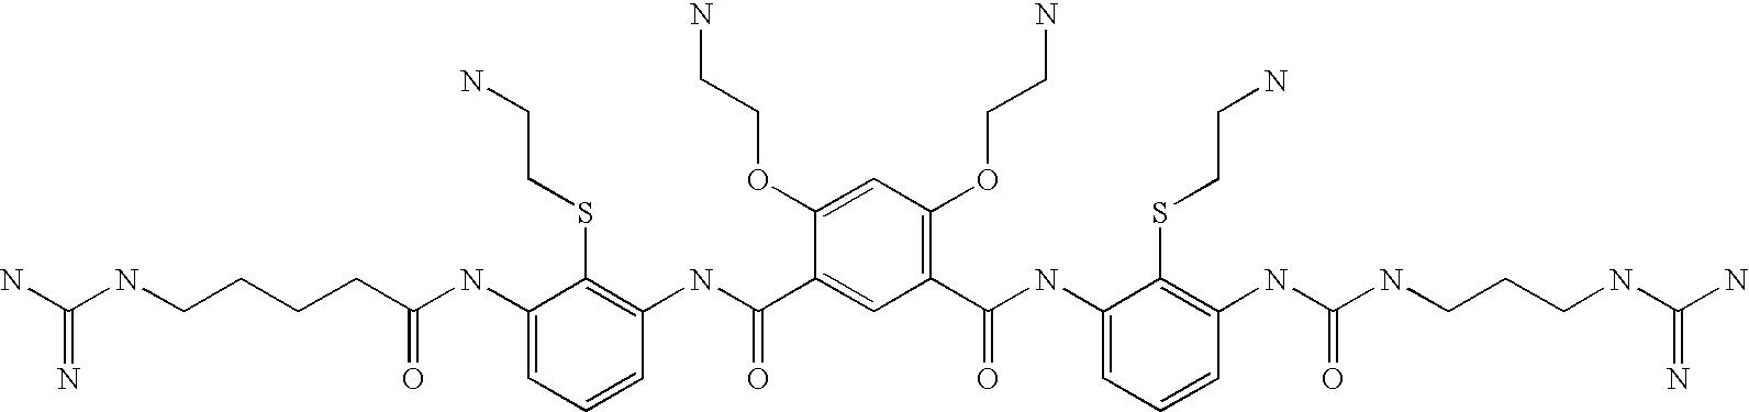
C1(NC(CCCCNC(N)=N)=O)=CC=CC(NC(C2=CC(C(=O)NC3=CC=CC(NC(NCCCNC(N)=N)=O)=C3SCCN)=C(OCCN)C=C2OCCN)=O)=C1SCCN
